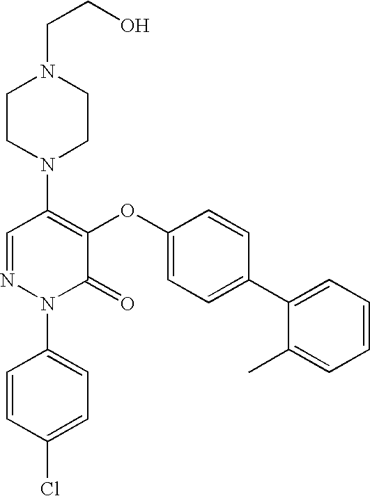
N1(C2=C(OC3=CC=C(C4=CC=CC=C4C)C=C3)C(=O)N(C3=CC=C(Cl)C=C3)N=C2)CCN(CCO)CC1
